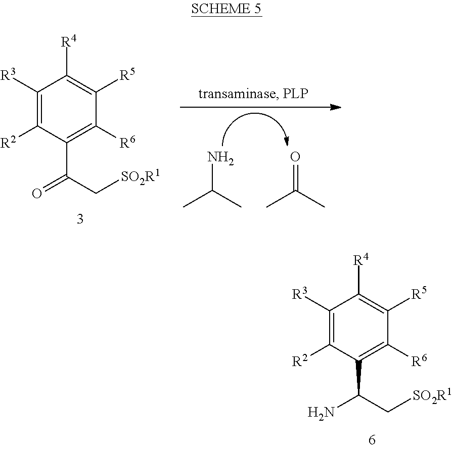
C1([R3])=C([R2])C(C(C[SO2R1])N)=C([R6])C([R5])=C1[R4].C1([R3])=C([R2])C(C(C[SO2R1])=O)=C([R6])C([R5])=C1[R4].NC(C)C.O=C(C)C
